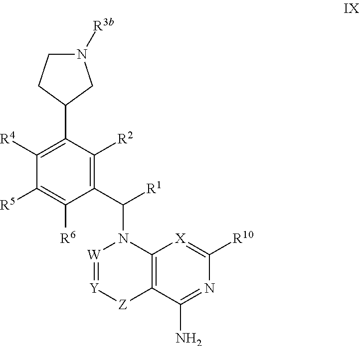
C1(C2=C([R4])C([R5])=C([R6])C(C(N3[W]=[Y][Z]C4=C3[X]=C([R10])N=C4N)[R1])=C2[R2])CN([R3b])CC1
